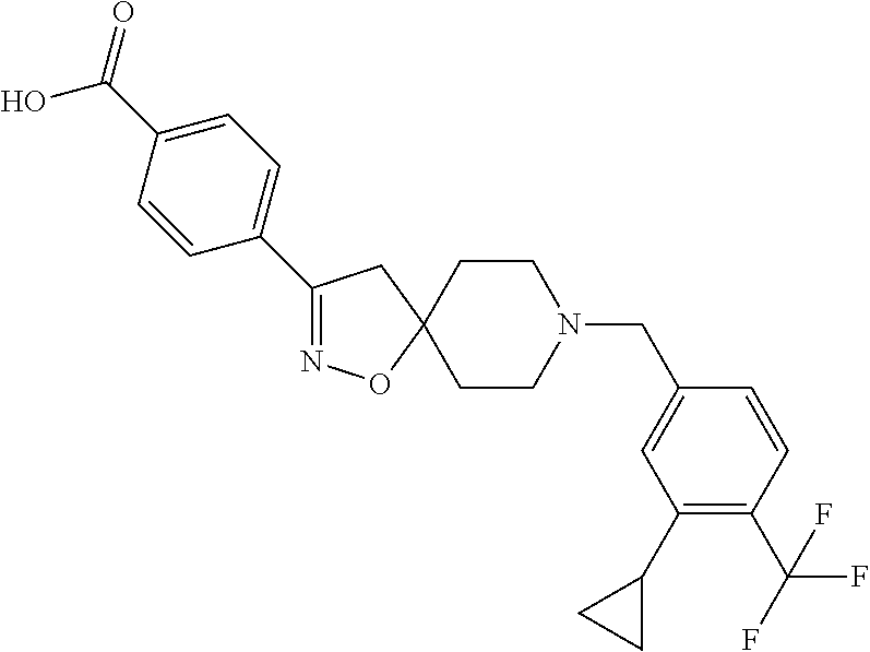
C1(C2=CC=C(C(O)=O)C=C2)=NOC2(C1)CCN(CC1=CC(C3CC3)=C(C(F)(F)F)C=C1)CC2
